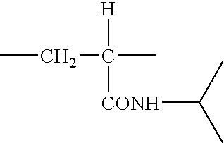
CCC([H])([CONH]C(C)C)C
